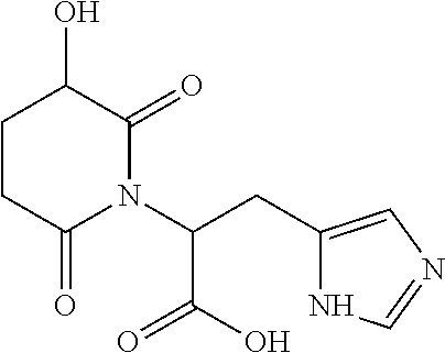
C1(CC(N2C(=O)C(O)CCC2=O)C(O)=O)=CN=CN1
